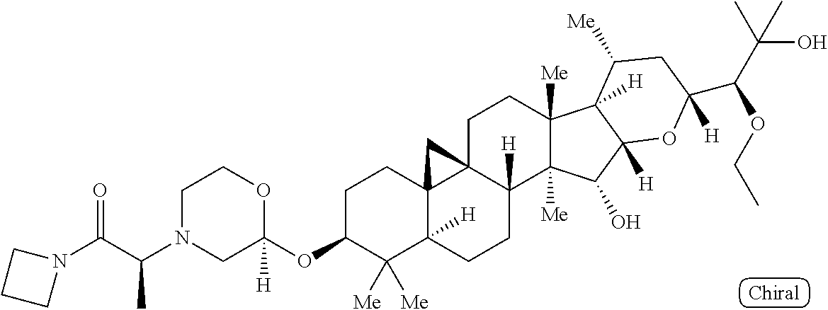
C1C(OC2([H])OCCN(C(C(N3CCC3)=O)C)C2)C([Me])([Me])C2([H])C3(C1)C1(CCC4([Me])C([Me])(C(O)C5([H])C4([H])C([Me])CC(C(C(C)(C)O)OCC)([H])O5)C1([H])CC2)C3
